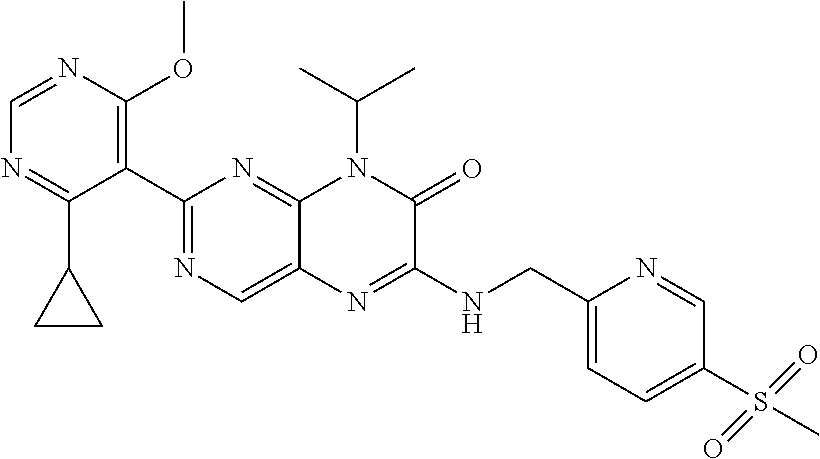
C1(C2=NC=C3C(=N2)N(C(C)C)C(=O)C(NCC2=CC=C(S(C)(=O)=O)C=N2)=N3)=C(OC)N=CN=C1C1CC1
